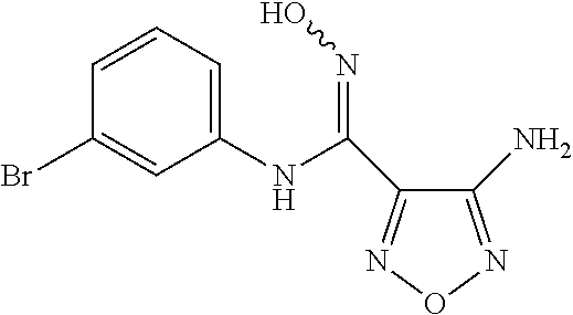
C1(NC(=NO)C2=NON=C2N)=CC=CC(Br)=C1
